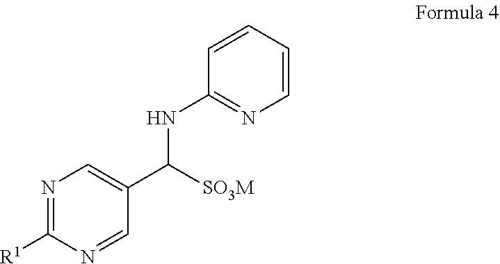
C1=CC=CC(NC(C2=CN=C([R1])N=C2)[SO3M])=N1
